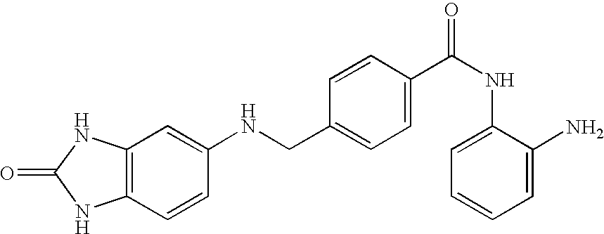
N(CC1=CC=C(C(NC2=CC=CC=C2N)=O)C=C1)C1=CC2=C(C=C1)NC(=O)N2
